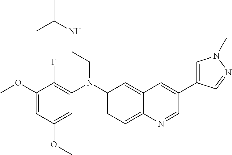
C1(N(C2=C(F)C(OC)=CC(OC)=C2)CCNC(C)C)=CC=C2C(=C1)C=C(C1=CN(C)N=C1)C=N2
